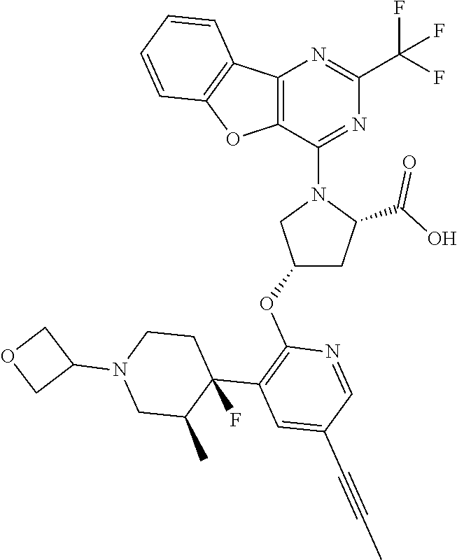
C12=C(OC3=C1C=CC=C3)C(N1CC(OC3=C(C4(F)C(C)CN(C5COC5)CC4)C=C(C#CC)C=N3)CC1C(O)=O)=NC(C(F)(F)F)=N2
